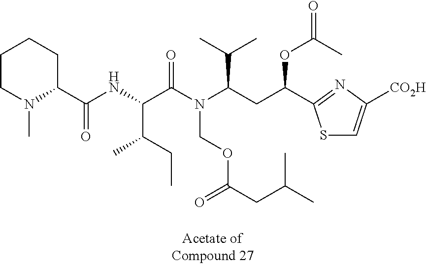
C1CN(C)C(C(NC(C(N(C(CC(OC(C)=O)C2=NC([CO2H])=CS2)C(C)C)COC(CC(C)C)=O)=O)C(CC)C)=O)CC1
